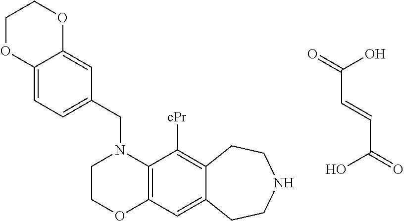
C1COC2=C(N1CC1=CC=C3C(=C1)OCCO3)C([cPr])=C1C(=C2)CCNCC1.O=C(O)C=CC(=O)O
